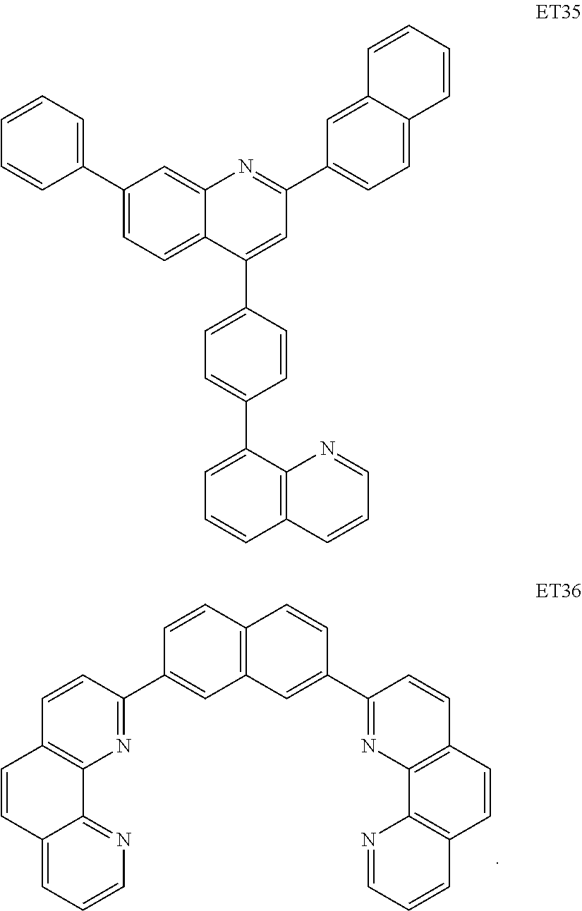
C1=CC(C2=NC3=C(C=C2)C=CC2=CC=CN=C32)=CC2=C1C=CC(C1=NC3=C(C=C1)C=CC1=C3N=CC=C1)=C2.C1=C2C(=CC(C3=CC=CC=C3)=C1)N=C(C1=CC=C3C(=C1)C=CC=C3)C=C2C1=CC=C(C2=CC=CC3=C2N=CC=C3)C=C1
